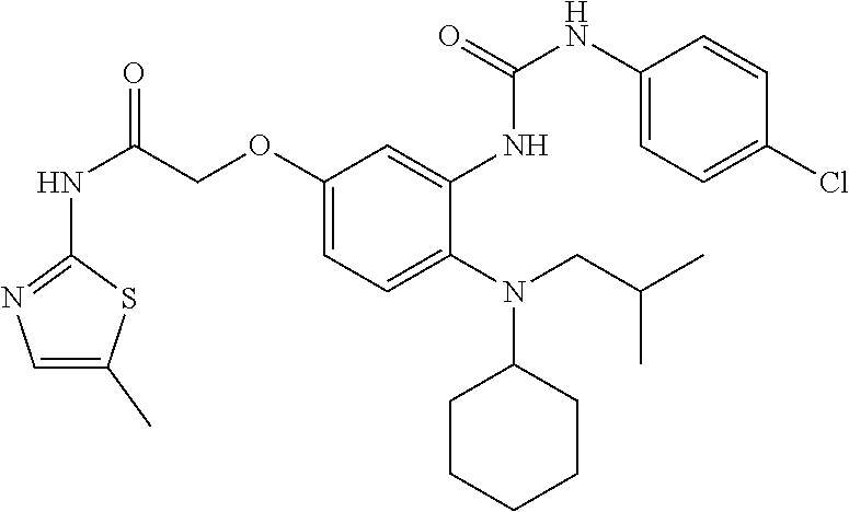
N(C(COC1=CC=C(N(CC(C)C)C2CCCCC2)C(NC(=O)NC2=CC=C(Cl)C=C2)=C1)=O)C1=NC=C(C)S1
